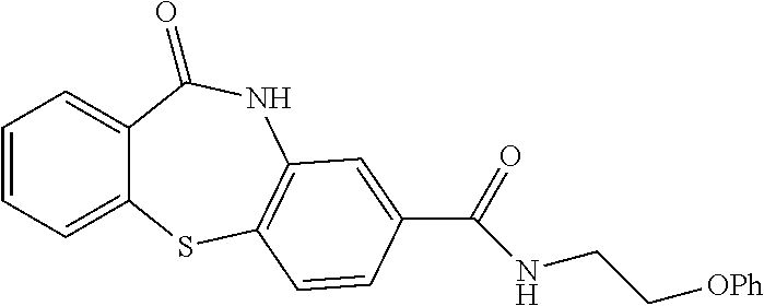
C1=CC=C2C(=C1)C(=O)NC1=C(S2)C=CC(C(=O)NCC[OPh])=C1
